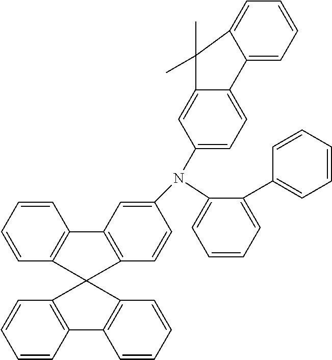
C1=CC=C(N(C2=CC=C3C(=C2)C(C)(C)C2=CC=CC=C32)C2=CC3=C(C=C2)C2(C4=C3C=CC=C4)C3=C(C=CC=C3)C3=C2C=CC=C3)C(C2=CC=CC=C2)=C1
